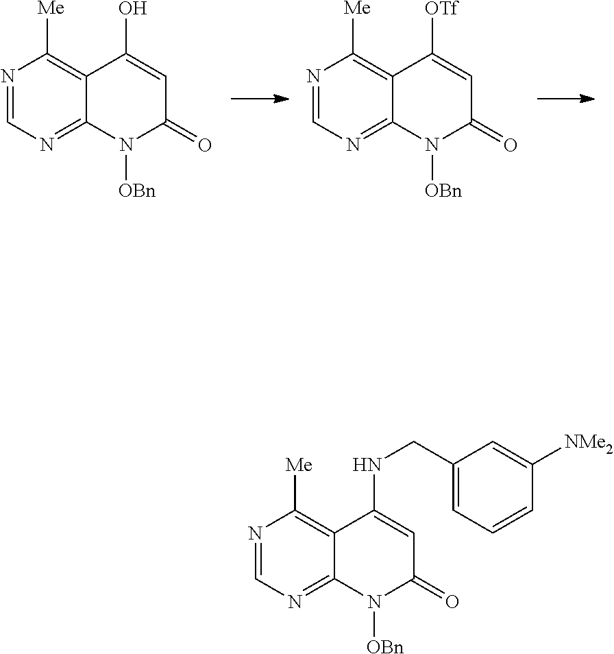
N1=CN=C2C(=C1[Me])C(NCC1=CC=CC([NMe2])=C1)=CC(=O)N2[OBn].N1=CN=C2C(=C1[Me])C(O)=CC(=O)N2[OBn].N1=CN=C2C(=C1[Me])C([OTf])=CC(=O)N2[OBn]
